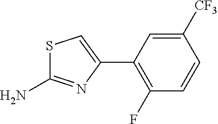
S1C(N)=NC(C2=C(F)C=CC([CF3])=C2)=C1
